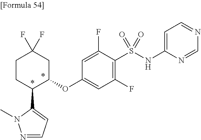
C1CC(C2=CC=NN2C)C(OC2=CC(F)=C(S(NC3=CC=NC=N3)(=O)=O)C(F)=C2)CC1(F)F
